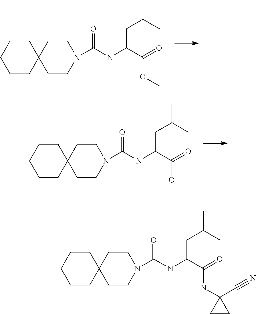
C1CC2(CCC1)CCN(C(NC(C(=O)OC)CC(C)C)=O)CC2.C1CC2(CCC1)CCN(C(NC(C(=O)O)CC(C)C)=O)CC2.C1CC2(CCC1)CCN(C(NC(C(=O)NC1(C#N)CC1)CC(C)C)=O)CC2
